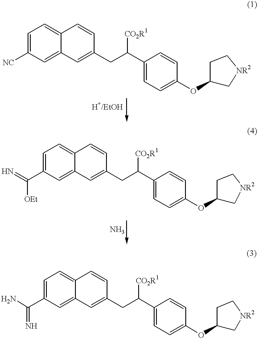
C1=C([NC])C=C2C(=C1)C=CC(CC(C1=CC=C(OC3C[NR2]CC3)C=C1)[CO2R1])=C2.C1=C(C(=N)[OEt])C=C2C(=C1)C=CC(CC(C1=CC=C(OC3C[NR2]CC3)C=C1)[CO2R1])=C2.C1=C(C(N)=N)C=C2C(=C1)C=CC(CC(C1=CC=C(OC3C[NR2]CC3)C=C1)[CO2R1])=C2
